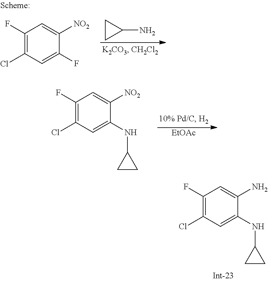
C1(F)=C(Cl)C=C(NC2CC2)C([NO2])=C1.[EtOAc].C1CC1N.C1(F)=C(Cl)C=C(F)C([NO2])=C1.C1(F)=C(Cl)C=C(NC2CC2)C(N)=C1
